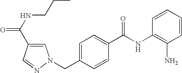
C1=CC=CC(NC(C2=CC=C(CN3C=C(C(NCCC)=O)C=N3)C=C2)=O)=C1N
